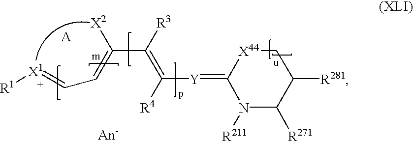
[A].[X2]C(=CC=[X1][R1])C([R3])=C([R4])[Y]=C1N([R211])C([R271])C([R281])C[X44]1
